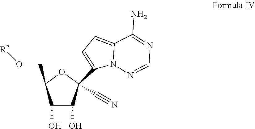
C1(O)C(O)C(C2=CC=C3N2N=CN=C3N)(C#N)OC1CO[R7]
